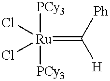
[PCy3][Ru](Cl)(Cl)([PCy3])=C([Ph])[H]
